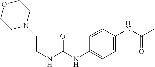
C1=CC(NC(NCCN2CCOCC2)=O)=CC=C1NC(C)=O
